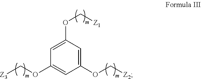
C1=C(OC[Z1])C=C(OC[Z2])C=C1OC[Z3]
